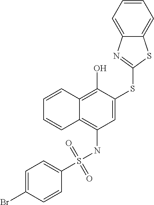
C1=C(SC2=NC3=CC=CC=C3S2)C(O)=C2C(=C1NS(C1=CC=C(Br)C=C1)(=O)=O)C=CC=C2
